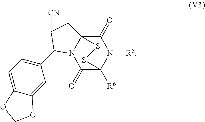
C1(=O)C23N(C(=O)C([R6])(N1[R5])SS2)C(C1=CC=C2C(=C1)OCO2)C(C)([CN])C3
